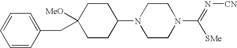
C1=CC(CC2([MeO])CCC(N3CCN(C(=N[CN])[SMe])CC3)CC2)=CC=C1
